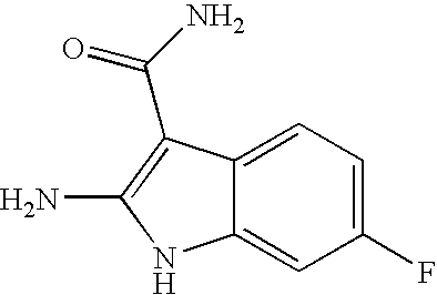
C1(F)=CC=C2C(=C1)NC(N)=C2C(N)=O
